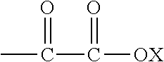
C(C([OX])=O)(C)=O
